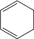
C1=CCCC=C1
